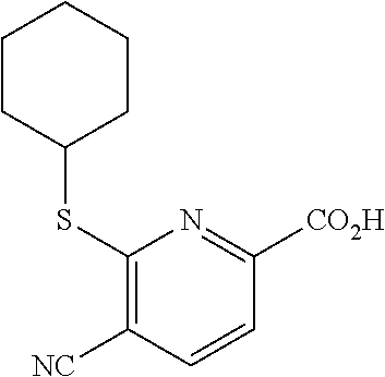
S(C1=C([NC])C=CC([CO2H])=N1)C1CCCCC1
